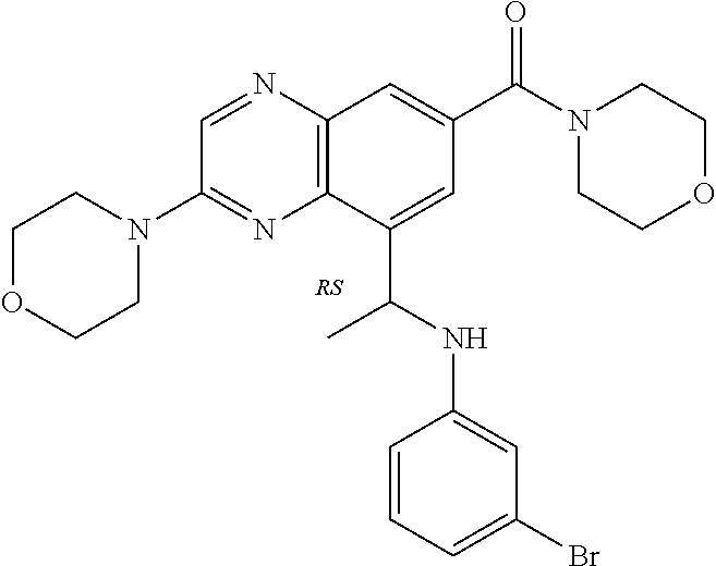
C1(N2CCOCC2)=NC2=C(N=C1)C=C(C(N1CCOCC1)=O)C=C2C(NC1=CC(Br)=CC=C1)C
